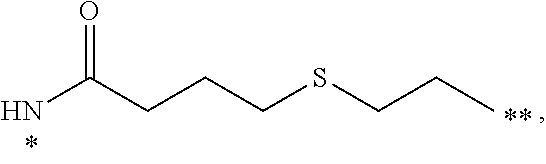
C(CCSCCC)C(N)=O
